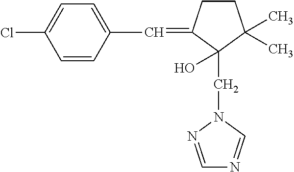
C1CC(=CC2=CC=C(Cl)C=C2)C(CN2N=CN=C2)(O)C1(C)C
